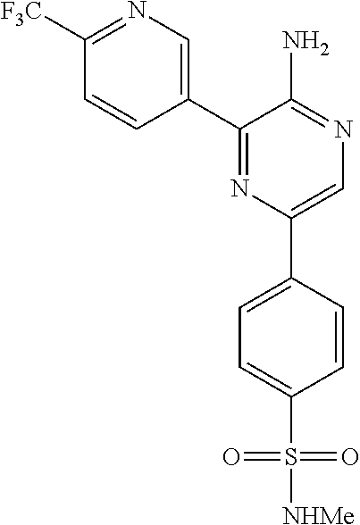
C1([F3C])=NC=C(C2=NC(C3=CC=C(S(=O)(=O)[NHMe])C=C3)=CN=C2N)C=C1
